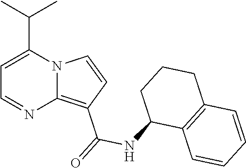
C1=C(C(C)C)N2C(=C(C(=O)NC3C4=C(CCC3)C=CC=C4)C=C2)N=C1
